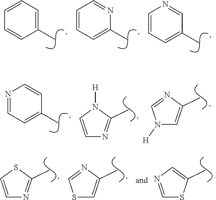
C1=C(C)C=CC=C1.N1=CC=CC=C1C.C1=NC=CC=C1C.C1=CN=CC=C1C.N1([H])C=C(C)N=C1.C1=CN([H])C(C)=N1.C1=CSC(C)=N1.S1C=C(C)N=C1.C1=NC=C(C)S1
